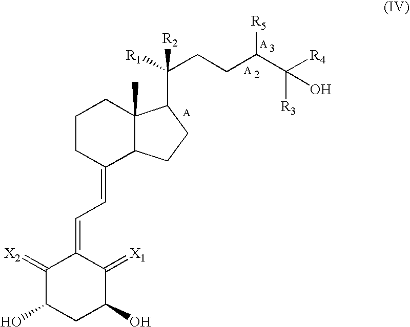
C1(=[X2])C(O)CC(O)C(=[X1])C1=CC=C1C2C(C)(CCC1)C(C(CCC(C([R4])(O)[R3])[R5])([R1])[R2])CC2
